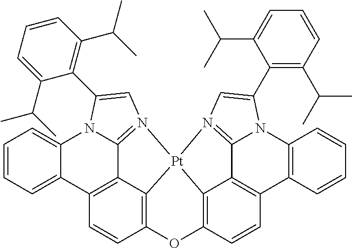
C12=C3C4=C(C=C1)C1=CC=CC=C1N1C4=N(C=C1C1=C(C(C)C)C=CC=C1C(C)C)[Pt]31C3=C(C=CC4=C3C3=N1C=C(C1=C(C(C)C)C=CC=C1C(C)C)N3C1=C4C=CC=C1)O2
